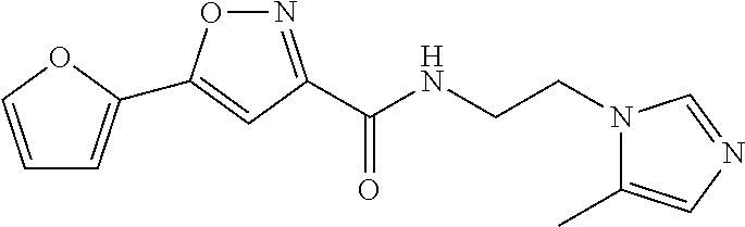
C1=COC(C2=CC(C(NCCN3C(C)=CN=C3)=O)=NO2)=C1
